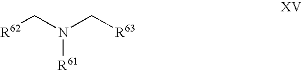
[R62]CN(C[R63])[R61]
